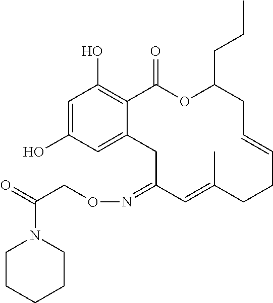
C1=C(O)C=C2C(=C1O)C(=O)OC(CCC)CC=CCCC(C)=CC(=NOCC(=O)N1CCCCC1)C2
